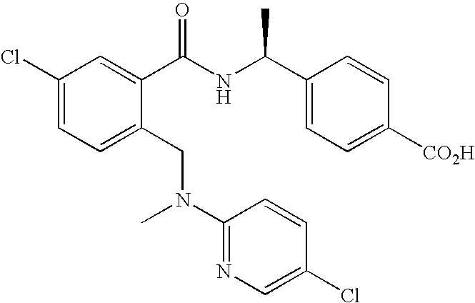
C1(Cl)=CC=C(CN(C2=NC=C(Cl)C=C2)C)C(C(NC(C2=CC=C([CO2H])C=C2)C)=O)=C1
